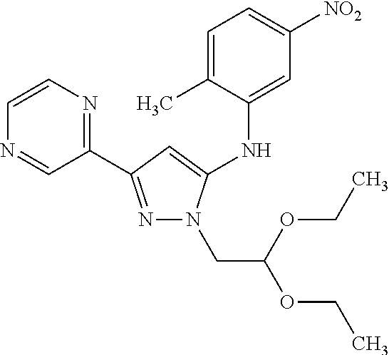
C1(NC2=CC([NO2])=CC=C2C)=CC(C2=NC=CN=C2)=NN1CC(OCC)OCC
